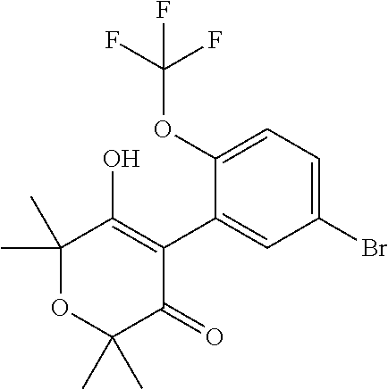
C1(C)(C)OC(C)(C)C(=O)C(C2=CC(Br)=CC=C2OC(F)(F)F)=C1O
